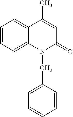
C1=CC=C2C(=C1)C(C)=CC(=O)N2CC1=CC=CC=C1
